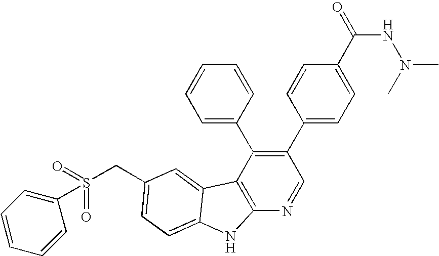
C(C1=CC=C2C(=C1)C1=C(N=CC(C3=CC=C(C(NN(C)C)=O)C=C3)=C1C1=CC=CC=C1)N2)S(C1=CC=CC=C1)(=O)=O
